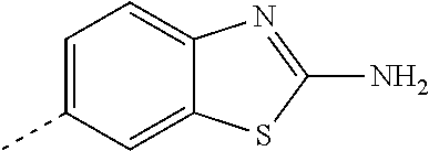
C1=C(C)C=C2C(=C1)N=C(N)S2
